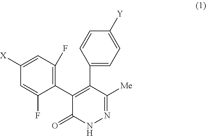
C1(C2=C(C3=CC=C([Y])C=C3)C([Me])=NNC2=O)=C(F)C=C([X])C=C1F
